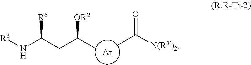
N(C(CC(C)[OR2])[R6])[R3].[Ar].CC([N(RT)2])=O
